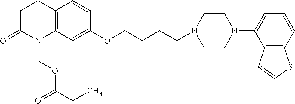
C12=C(C=C(OCCCCN3CCN(C4=CC=CC5=C4C=CS5)CC3)C=C1)N(COC(CC)=O)C(=O)CC2
